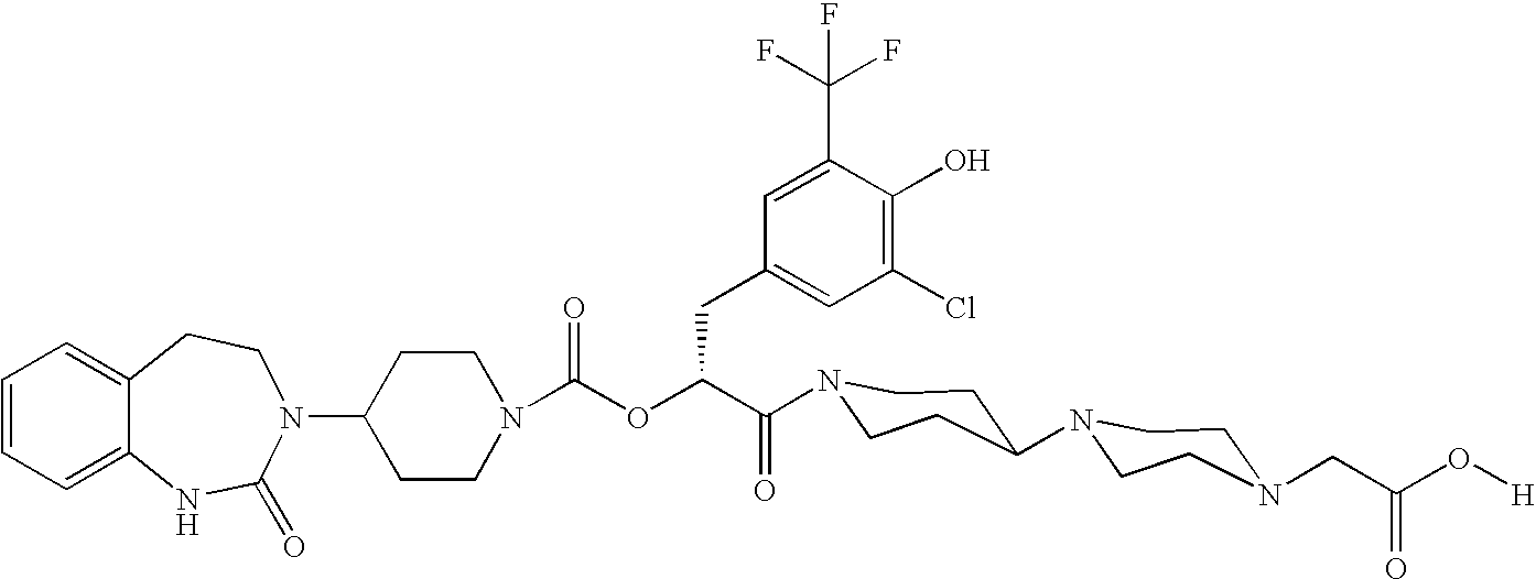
C12=CC=CC=C1NC(=O)N(C1CCN(C(=O)OC(C(=O)N3CCC(N4CCN(CC(O[H])=O)CC4)CC3)CC3=CC(Cl)=C(O)C(C(F)(F)F)=C3)CC1)CC2
